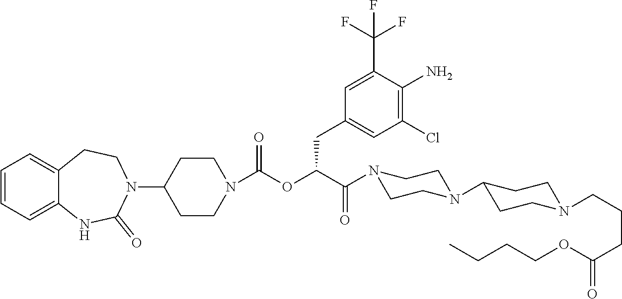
C1=CC=C2C(=C1)CCN(C1CCN(C(OC(C(N3CCN(C4CCN(CCCC(=O)OCCCC)CC4)CC3)=O)CC3=CC(Cl)=C(N)C(C(F)(F)F)=C3)=O)CC1)C(=O)N2
